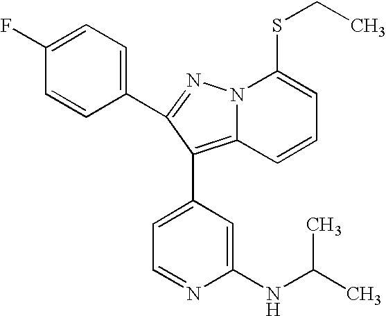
C1(F)=CC=C(C2=NN3C(=C2C2=CC=NC(NC(C)C)=C2)C=CC=C3SCC)C=C1
